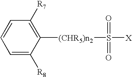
C1=C([R8])C([(CHR5)n2]S([X])(=O)=O)=C([R7])C=C1
